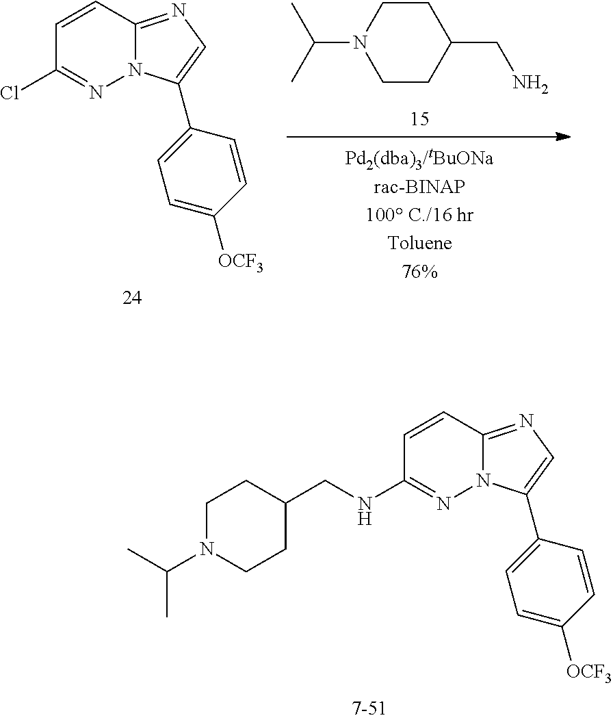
C1N(C(C)C)CCC(CNC2=NN3C(=NC=C3C3=CC=C([OCF3])C=C3)C=C2)C1.C1CN(C(C)C)CCC1CN.ClC1=NN2C(=NC=C2C2=CC=C([OCF3])C=C2)C=C1
